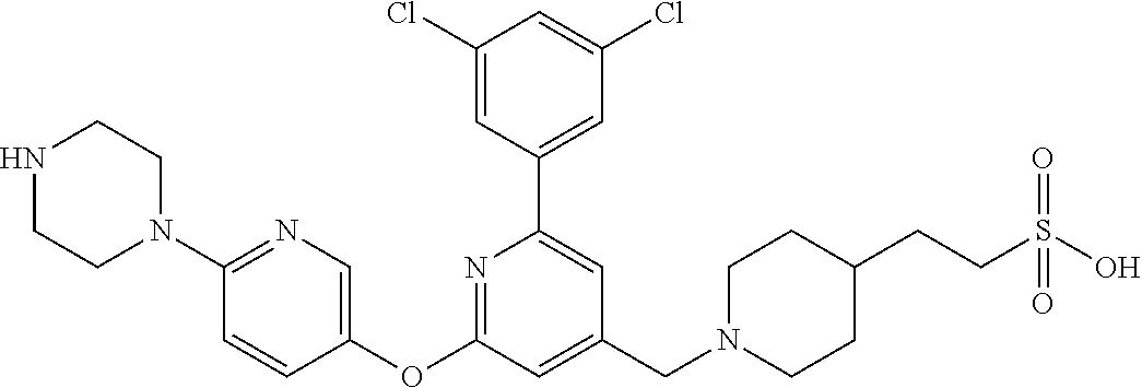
N1CCN(C2=NC=C(OC3=NC(C4=CC(Cl)=CC(Cl)=C4)=CC(CN4CCC(CCS(O)(=O)=O)CC4)=C3)C=C2)CC1
